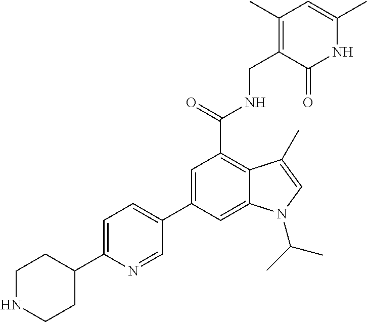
N1C(C)=CC(C)=C(CNC(C2=C3C(=CC(C4=CC=C(C5CCNCC5)N=C4)=C2)N(C(C)C)C=C3C)=O)C1=O
